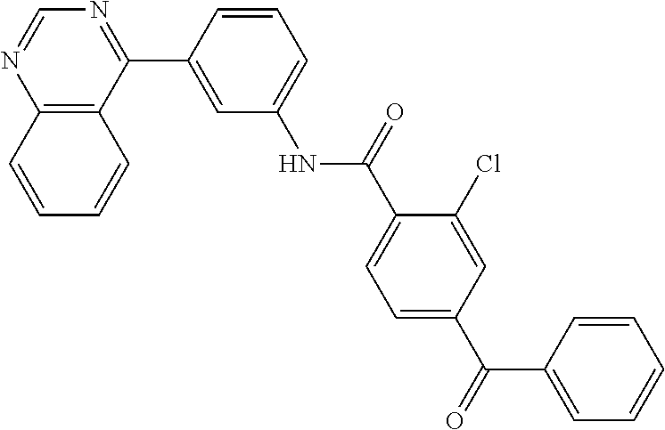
C12=C(C(C3=CC(NC(C4=CC=C(C(=O)C5=CC=CC=C5)C=C4Cl)=O)=CC=C3)=NC=N1)C=CC=C2
